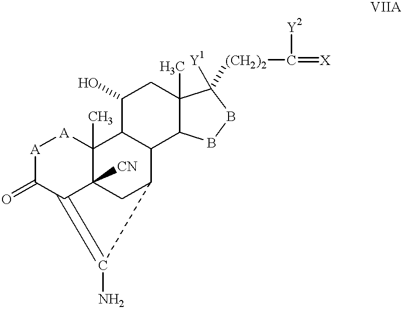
[A]1C(=O)C2=C(N)C3CC2([CN])C(C)([A]1)C1C3C2C(C)(CC1O)C([Y1])([(CH2)2]C(=[X])[Y2])BB2
